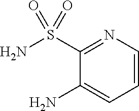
C1(S(N)(=O)=O)=NC=CC=C1N
